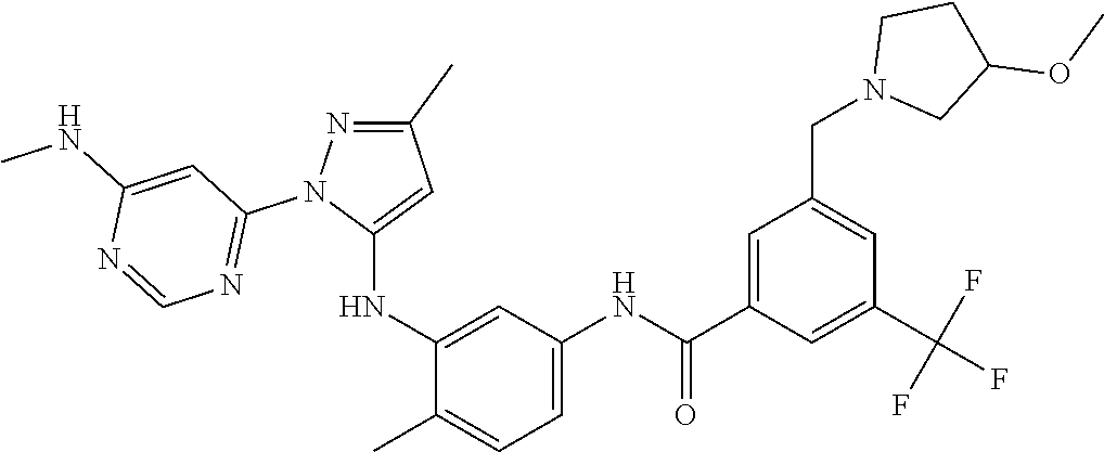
C1(C)=NN(C2=NC=NC(NC)=C2)C(NC2=CC(NC(C3=CC(CN4CC(OC)CC4)=CC(C(F)(F)F)=C3)=O)=CC=C2C)=C1
